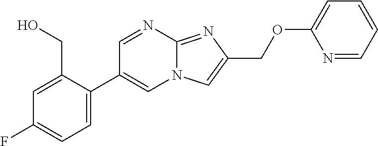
C1=C(C2=CN3C(=NC(COC4=CC=CC=N4)=C3)N=C2)C(CO)=CC(F)=C1
